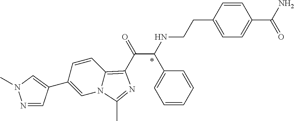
C1(C2=CN(C)N=C2)=CN2C(=C(C(=O)C(NCCC3=CC=C(C(N)=O)C=C3)C3=CC=CC=C3)N=C2C)C=C1
